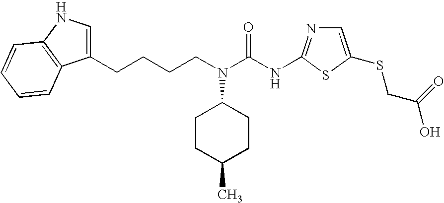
C(CN(C(NC1=NC=C(SCC(O)=O)S1)=O)C1CCC(C)CC1)CCC1=CNC2=C1C=CC=C2
